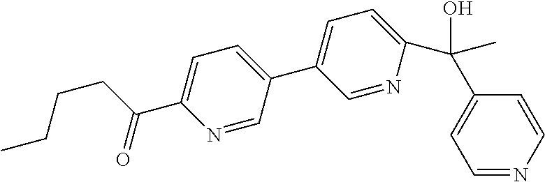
C1(C(C)(C2=CC=NC=C2)O)=CC=C(C2=CC=C(C(CCCC)=O)N=C2)C=N1
